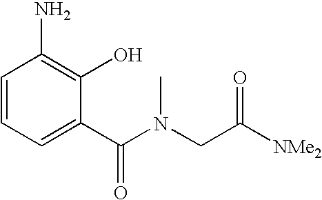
C1=CC=C(C(N(C)CC([NMe2])=O)=O)C(O)=C1N
